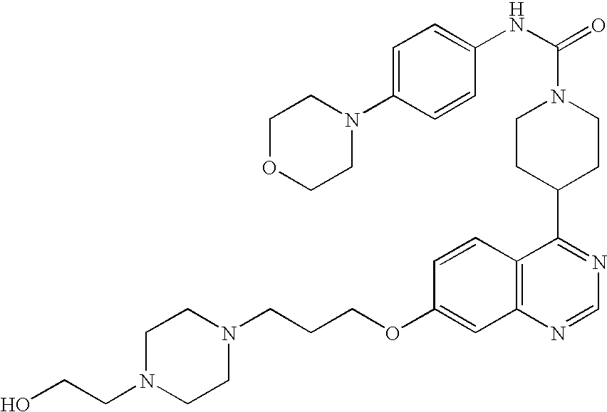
C1CC(C2=NC=NC3=C2C=CC(OCCCN2CCN(CCO)CC2)=C3)CCN1C(=O)NC1=CC=C(N2CCOCC2)C=C1
